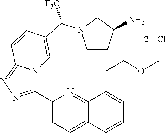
C1(C2=NN=C3N2C=C(C(N2CCC(N)C2)[F3C])C=C3)=CC=C2C(=N1)C(CCOC)=CC=C2.[2 HCl]
